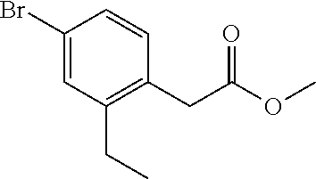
C1(Br)=CC(CC)=C(CC(OC)=O)C=C1
